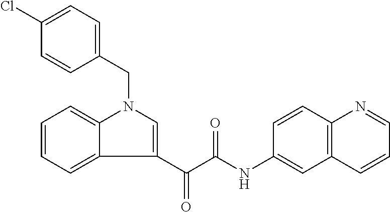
C1=CC=C2C(=C1)N(CC1=CC=C(Cl)C=C1)C=C2C(C(NC1=CC2=C(C=C1)N=CC=C2)=O)=O
